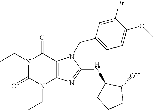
N1(CC)C(=O)N(CC)C2=C(C1=O)N(CC1=CC=C(OC)C(Br)=C1)C(NC1CCCC1O)=N2
